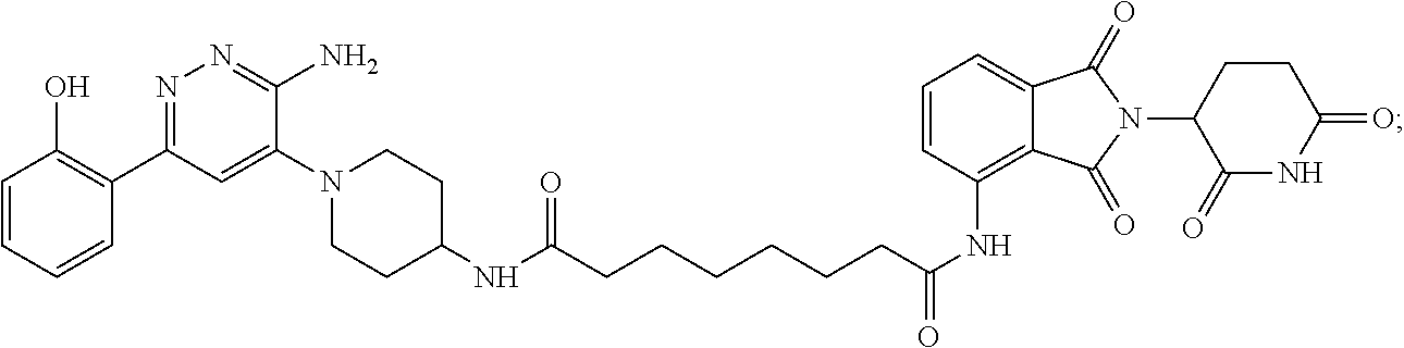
C(C(NC1=C2C(=CC=C1)C(=O)N(C1C(=O)NC(=O)CC1)C2=O)=O)CCCCCC(NC1CCN(C2=CC(C3=C(O)C=CC=C3)=NN=C2N)CC1)=O
